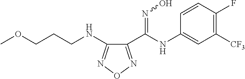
C1(C(NC2=CC([CF3])=C(F)C=C2)=NO)=NON=C1NCCCOC
